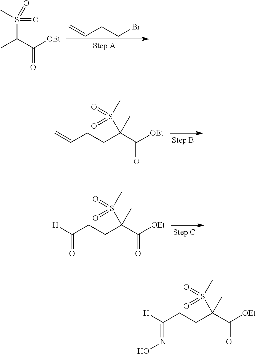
C=CCCBr.CC(C([OEt])=O)S(=O)(=O)C.C(C(C([OEt])=O)(S(C)(=O)=O)C)CC=C.C(C(C([OEt])=O)(S(C)(=O)=O)C)CC([H])=O.C(C(C([OEt])=O)(S(C)(=O)=O)C)CC([H])=NO
